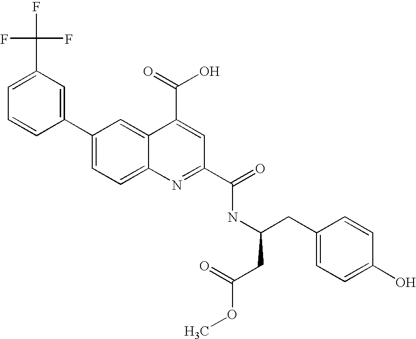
C(C1=CC=CC(C2=CC=C3C(=C2)C(C(O)=O)=CC(C(=O)NC(CC2=CC=C(O)C=C2)CC(=O)OC)=N3)=C1)(F)(F)F
